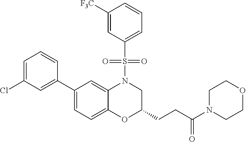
C1=C(Cl)C=C(C2=CC=C3C(=C2)N(S(C2=CC=CC([F3C])=C2)(=O)=O)CC(CCC(N2CCOCC2)=O)O3)C=C1
